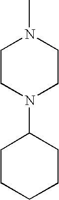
C1CN(C2CCCCC2)CCN1C
